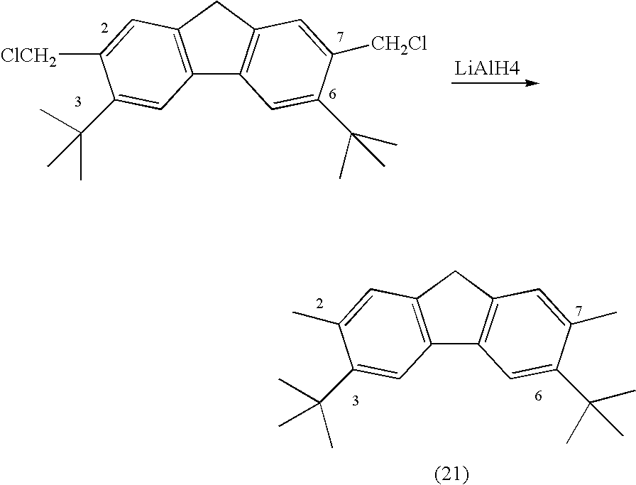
C12=C(CC3=C1C=C(C(C)(C)C)C(C)=C3)C=C(C)C(C(C)(C)C)=C2.C12=C(CC3=C1C=C(C(C)(C)C)C([CH2Cl])=C3)C=C([ClCH2])C(C(C)(C)C)=C2.[LiAlH4]
